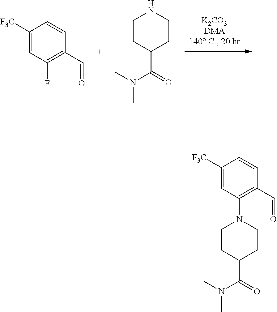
C1=C([F3C])C=CC(C=O)=C1F.C1CC(C(=O)N(C)C)CCN1.C1CC(C(=O)N(C)C)CCN1C1=C(C=O)C=CC([F3C])=C1
